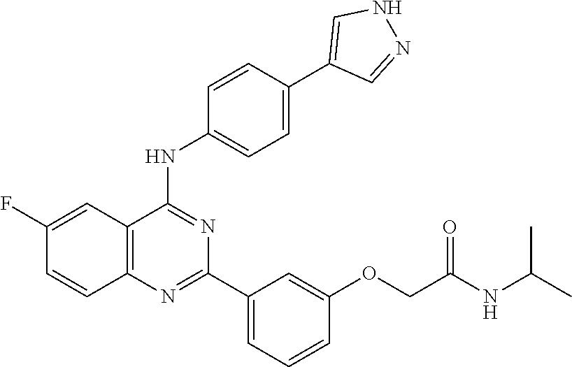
C12=C(N=C(C3=CC=CC(OCC(NC(C)C)=O)=C3)N=C1NC1=CC=C(C3=CNN=C3)C=C1)C=CC(F)=C2
